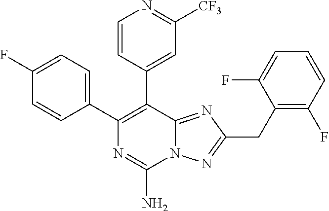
N12C(=NC(CC3=C(F)C=CC=C3F)=N1)C(C1=CC([CF3])=NC=C1)=C(C1=CC=C(F)C=C1)N=C2N
